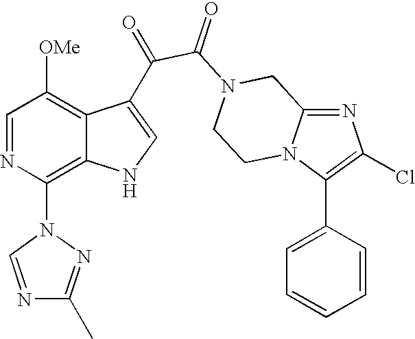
N1=C2N(C(C3=CC=CC=C3)=C1Cl)CCN(C(=O)C(=O)C1=CNC3=C(N4N=C(C)N=C4)N=CC([OMe])=C31)C2
